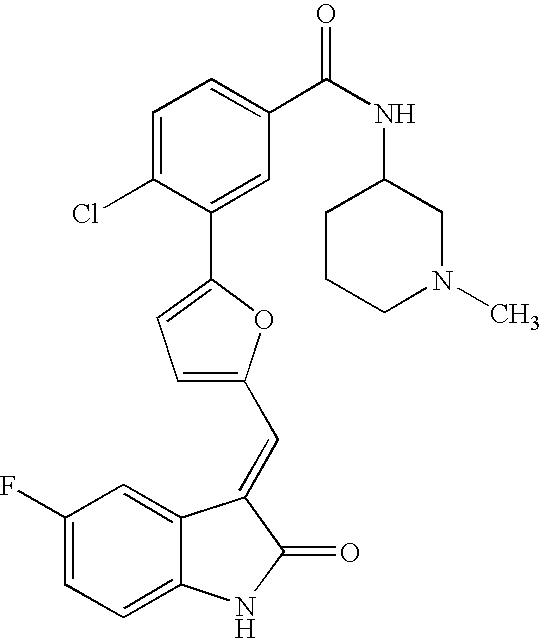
C1(F)=CC=C2C(=C1)C(=CC1=CC=C(C3=CC(C(NC4CCCN(C)C4)=O)=CC=C3Cl)O1)C(=O)N2
